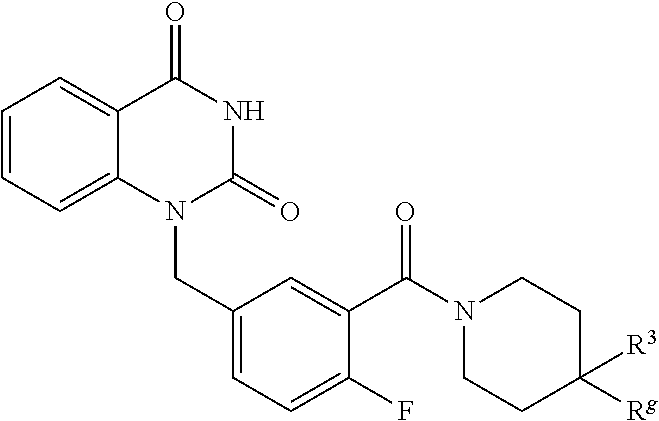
C1=CC=C2C(=C1)C(=O)NC(=O)N2CC1=CC=C(F)C(C(N2CCC([Rg])([R3])CC2)=O)=C1
